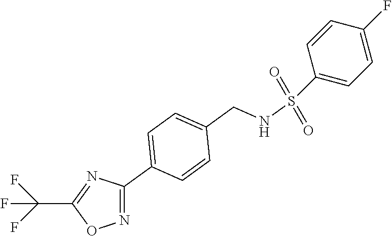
FC(C1=NC(C2=CC=C(CNS(=O)(=O)C3=CC=C(F)C=C3)C=C2)=NO1)(F)F
